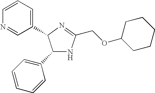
C1(C2=CC=CC=C2)NC(COC2CCCCC2)=NC1C1=CC=CN=C1
